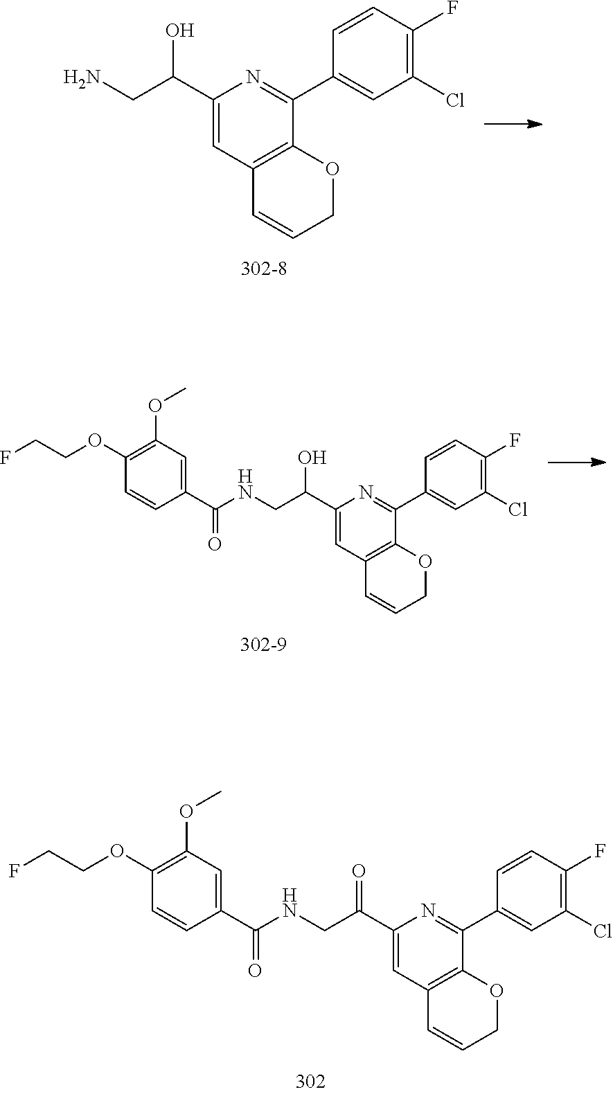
C1(C(=O)CNC(C2=CC(OC)=C(OCCF)C=C2)=O)=CC2=C(C(C3=CC(Cl)=C(F)C=C3)=N1)OCC=C2.C1(C(O)CN)=CC2=C(C(C3=CC(Cl)=C(F)C=C3)=N1)OCC=C2.C1(C(O)CNC(C2=CC(OC)=C(OCCF)C=C2)=O)=CC2=C(C(C3=CC(Cl)=C(F)C=C3)=N1)OCC=C2
